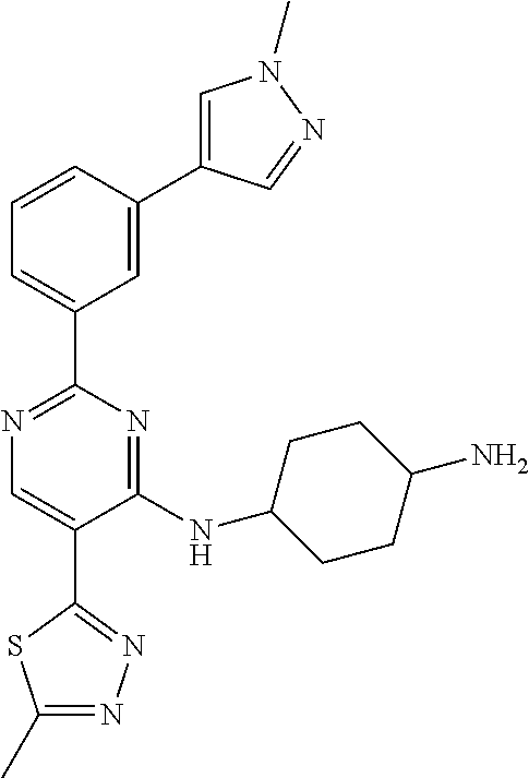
N1=C(C2=CC=CC(C3=CN(C)N=C3)=C2)N=C(NC2CCC(N)CC2)C(C2=NN=C(C)S2)=C1
